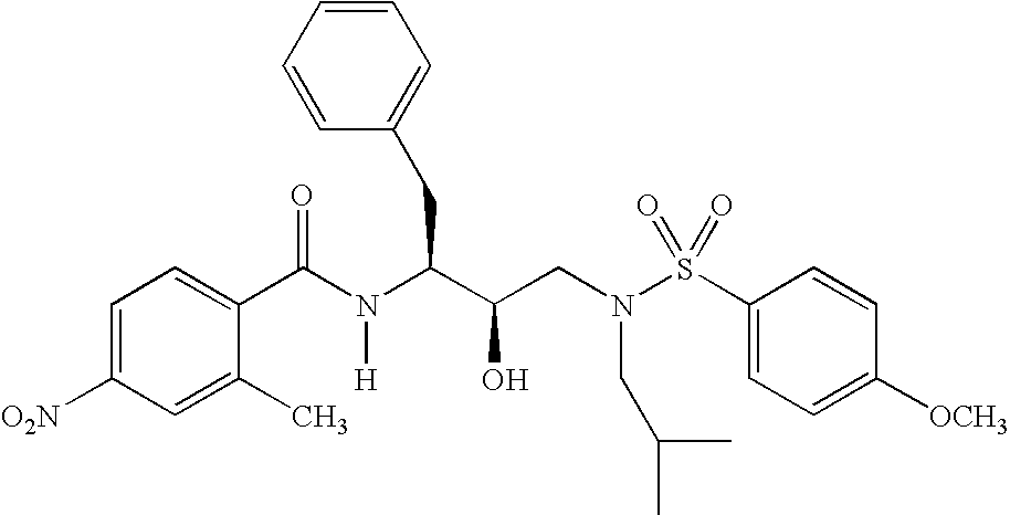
C1(C(N(C(C(CN(S(C2=CC=C([OCH3])C=C2)(=O)=O)CC(C)C)O)CC2=CC=CC=C2)[H])=O)=CC=C([O2N])C=C1C
